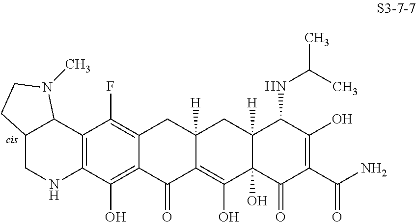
C12CNC3=C(C1N(C)CC2)C(F)=C1C(=C3O)C(=O)C2=C(O)C3(O)C([H])(CC2([H])C1)C(NC(C)C)C(O)=C(C(N)=O)C3=O
